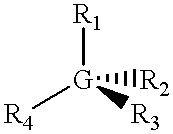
[R1][G]([R4])([R3])[R2]
